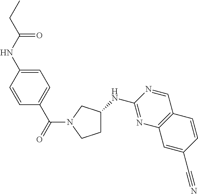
O=C(N1CCC(NC2=NC3=C(C=N2)C=CC(C#N)=C3)C1)C1=CC=C(NC(CC)=O)C=C1
